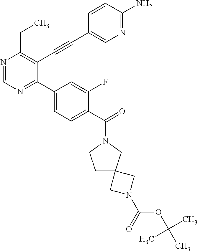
N1=CN=C(C2=CC=C(C(=O)N3CC4(CC3)CN(C(OC(C)(C)C)=O)C4)C(F)=C2)C(C#CC2=CN=C(N)C=C2)=C1CC
